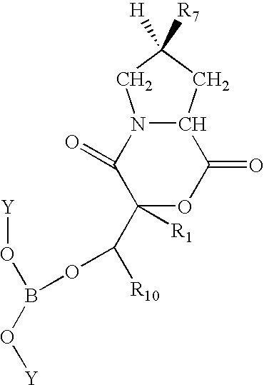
C1([R1])(C([R10])OB(O[Y])O[Y])OC(=O)C2N(C1=O)CC([R7])([H])C2
